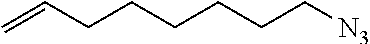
C=CCCCCCC[N3]
